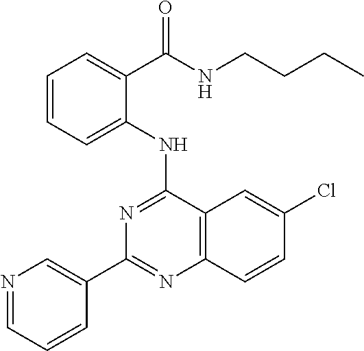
C1(C2=CN=CC=C2)=NC2=C(C(NC3=CC=CC=C3C(NCCCC)=O)=N1)C=C(Cl)C=C2
